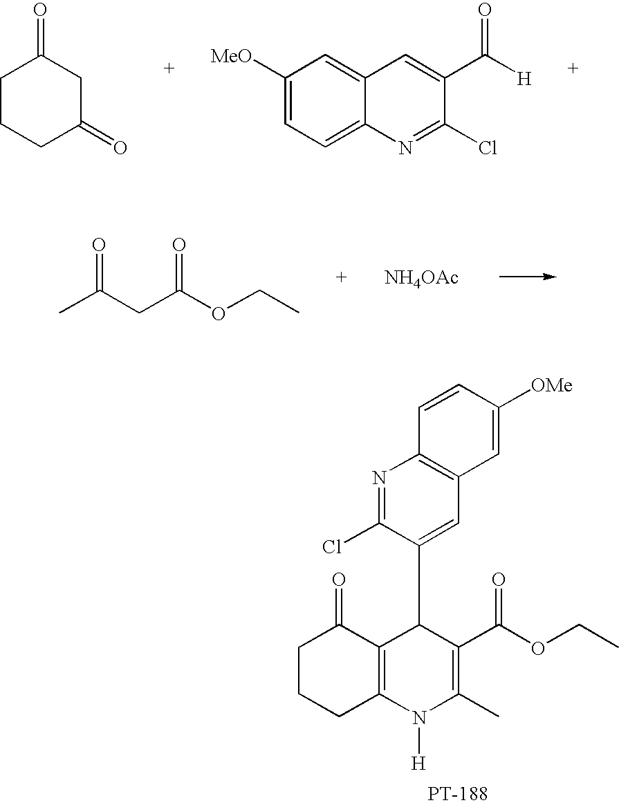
C1CCC(=O)CC1=O.C1([MeO])=CC=C2C(=C1)C=C(C([H])=O)C(Cl)=N2.O=C(CC(OCC)=O)C.[NH4OAc].C1CCC2=C(C1=O)C(C1=CC3=C(N=C1Cl)C=CC([OMe])=C3)C(C(OCC)=O)=C(C)N2[H]
